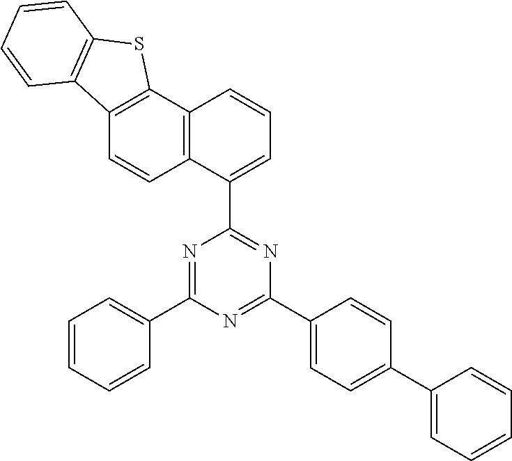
N1=C(C2=CC=CC=C2)N=C(C2=CC=C(C3=CC=CC=C3)C=C2)N=C1C1=CC=CC2=C1C=CC1=C2SC2=C1C=CC=C2
